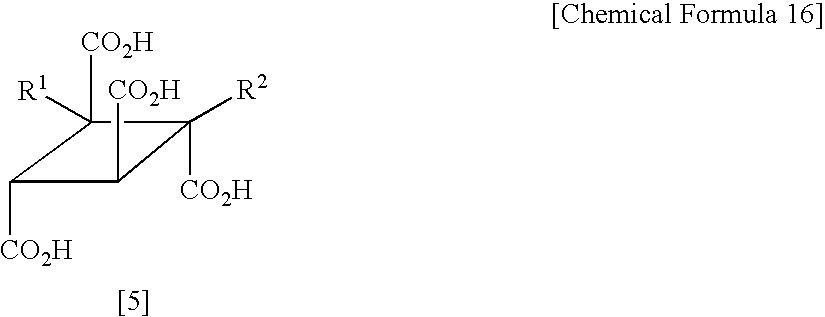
C1([CO2H])C([CO2H])C([CO2H])([R2])C1([CO2H])[R1]
